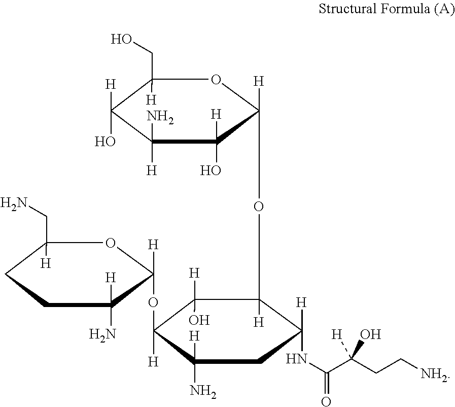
C1(CO)([H])C([H])(O)C([H])(N)C([H])(O)C([H])(OC2([H])C([H])(O)C([H])(OC3([H])C([H])(N)CCC(CN)([H])O3)C(N)([H])CC2(NC(C(CC[NH2])(O)[H])=O)[H])O1
